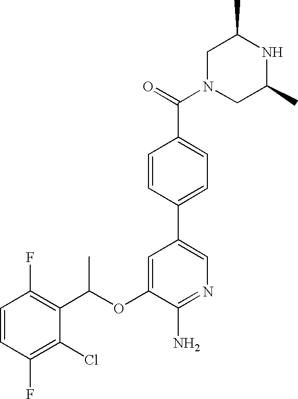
C1=CC(F)=C(C(OC2=CC(C3=CC=C(C(N4CC(C)NC(C)C4)=O)C=C3)=CN=C2N)C)C(Cl)=C1F
